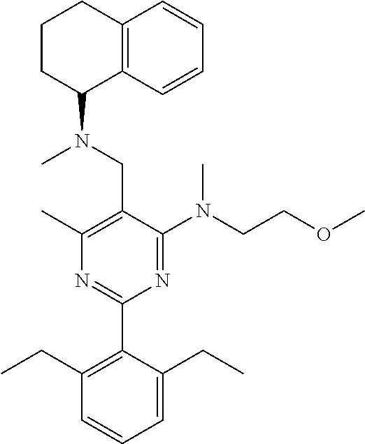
C1(C)=C(CN(C)C2C3=C(CCC2)C=CC=C3)C(N(CCOC)C)=NC(C2=C(CC)C=CC=C2CC)=N1
